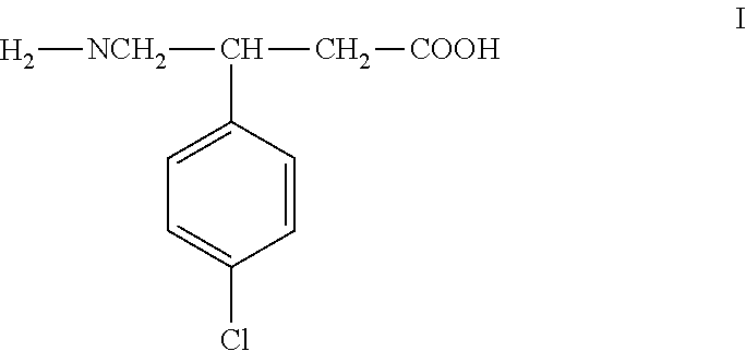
C1=C(C(C[COOH])[NCH2][H2])C=CC(Cl)=C1
